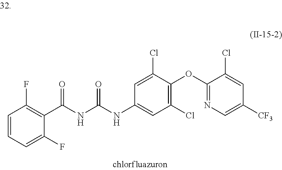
C1=CC=C(F)C(C(NC(NC2=CC(Cl)=C(OC3=NC=C([CF3])C=C3Cl)C(Cl)=C2)=O)=O)=C1F
